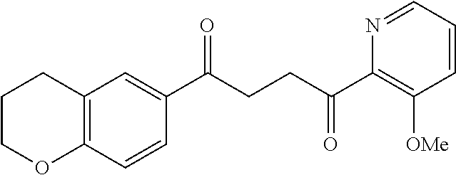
C1(C(CCC(C2=C([OMe])C=CC=N2)=O)=O)=CC2=C(C=C1)OCCC2
